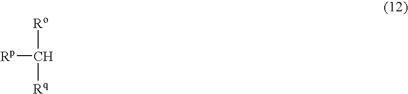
[Rp]C([Ro])[Rq]
